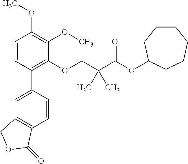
C1=CC(C2=CC3=C(C=C2)C(=O)OC3)=C(OCC(C(=O)OC2CCCCCC2)(C)C)C(OC)=C1OC
